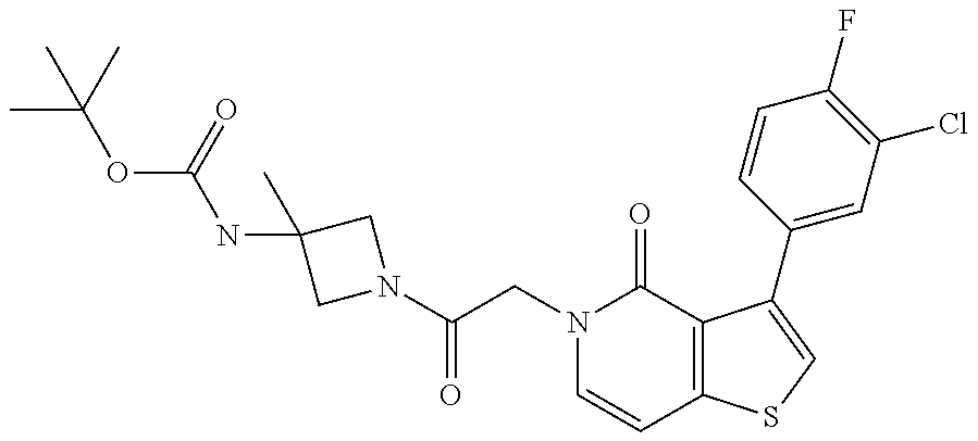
C(CN1C=CC2=C(C1=O)C(C1=CC(Cl)=C(F)C=C1)=CS2)(=O)N1CC(C)(NC(=O)OC(C)(C)C)C1
